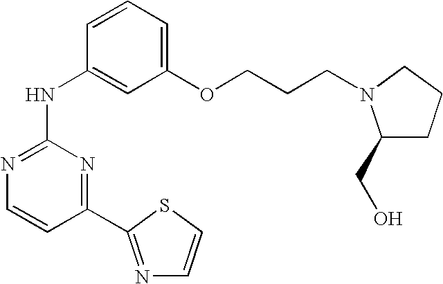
N1=C(NC2=CC(OCCCN3C(CO)CCC3)=CC=C2)N=C(C2=NC=CS2)C=C1
